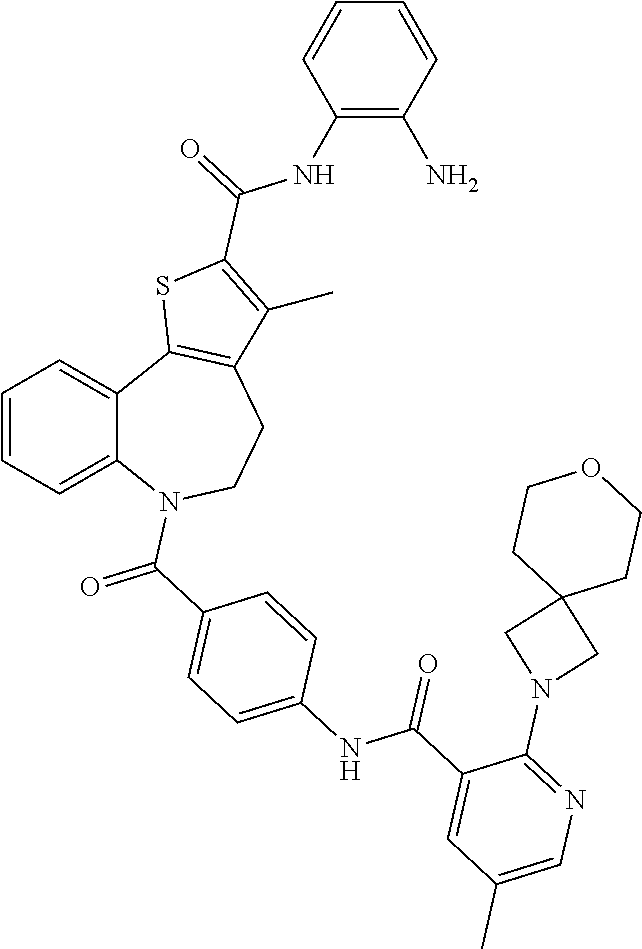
C1=CC=C2C(=C1)C1=C(CCN2C(C2=CC=C(NC(C3=CC(C)=CN=C3N3CC4(C3)CCOCC4)=O)C=C2)=O)C(C)=C(C(=O)NC2=C(N)C=CC=C2)S1
